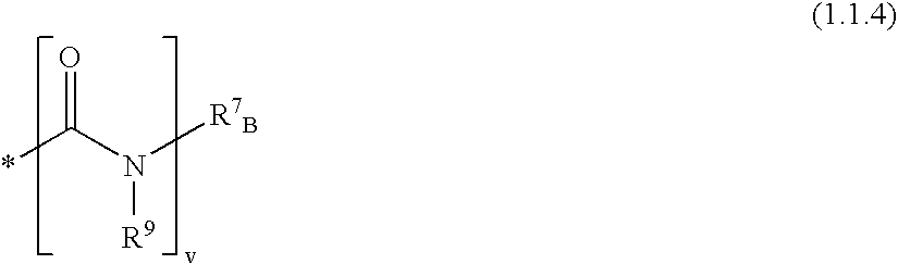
*C(N([R7B])[R9])=O
